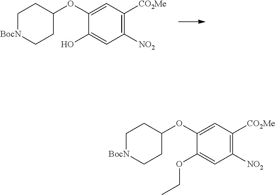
C1(O)=CC([NO2])=C([CO2Me])C=C1OC1CC[BocN]CC1.C1(OCC)=CC([NO2])=C([CO2Me])C=C1OC1CC[BocN]CC1
